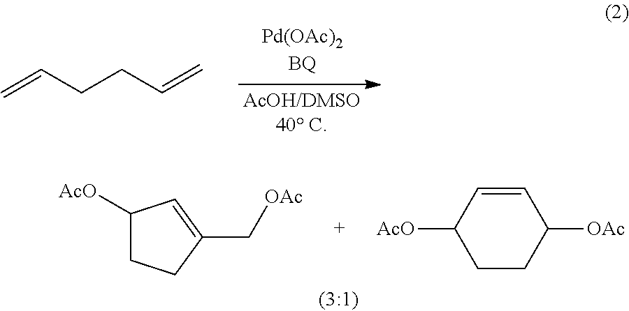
C=CCCC=C.C1([AcO])CCC(C[OAc])=C1.C1=CC([AcO])CCC1[OAc]
